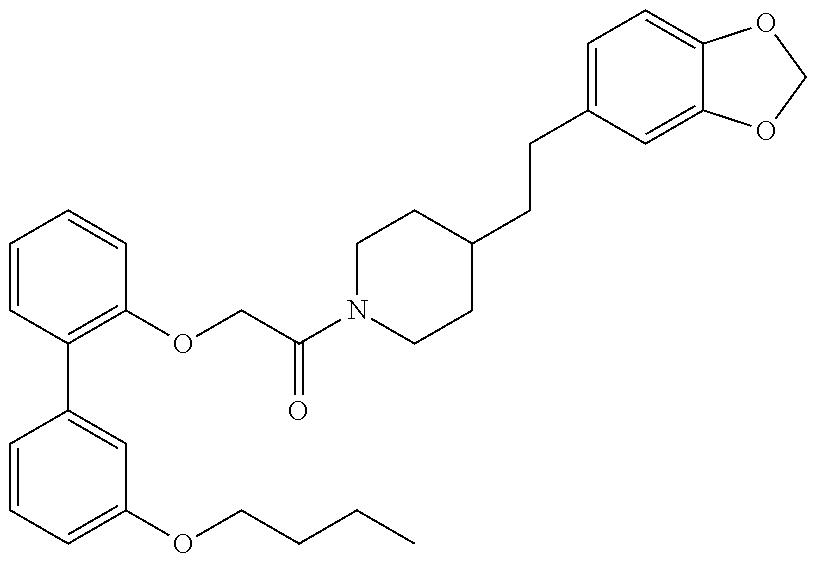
C1=CC=C(OCCCC)C=C1C1=C(OCC(N2CCC(CCC3=CC=C4C(=C3)OCO4)CC2)=O)C=CC=C1
